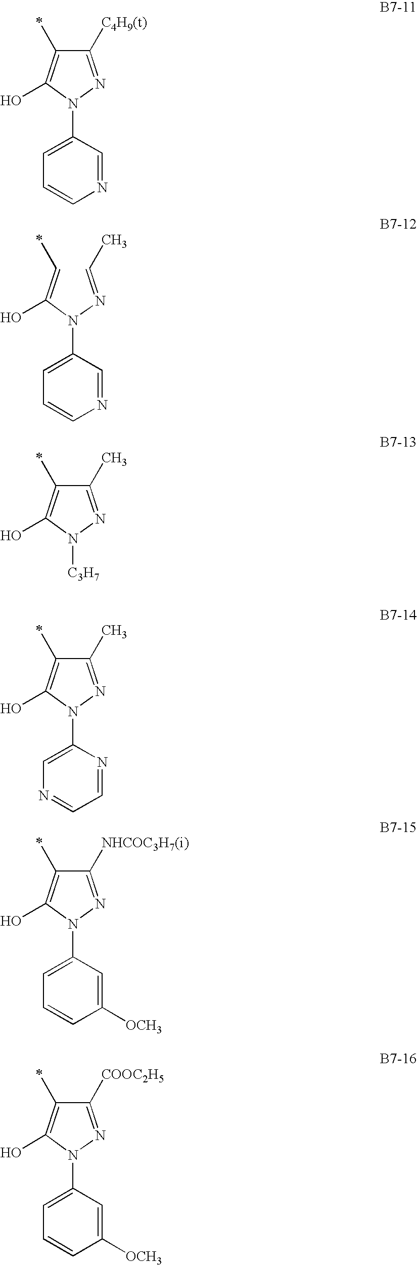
C1([C4H9(t)])=NN(C2=CC=CN=C2)C(O)=C1C.C(=NN(C(=CC)O)C1=CC=CN=C1)C.C1(C)=NN([C3H7])C(O)=C1C.C1(C)=NN(C2=CN=CC=N2)C(O)=C1C.C1([NHCOC3H7(i)])=NN(C2=CC=CC([OCH3])=C2)C(O)=C1C.C1([COOC2H5])=NN(C2=CC=CC([OCH3])=C2)C(O)=C1C
